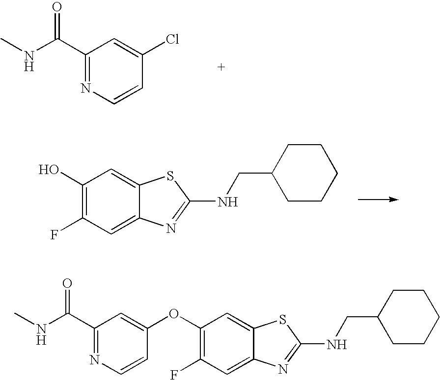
C1(O)=C(F)C=C2C(=C1)SC(NCC1CCCCC1)=N2.C1(C(NC)=O)=NC=CC(Cl)=C1.C1(OC2=CC(C(NC)=O)=NC=C2)=C(F)C=C2C(=C1)SC(NCC1CCCCC1)=N2
